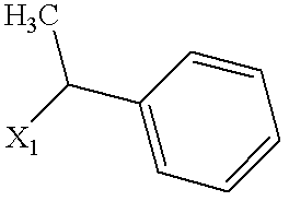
C1=C(C([X1])C)C=CC=C1
